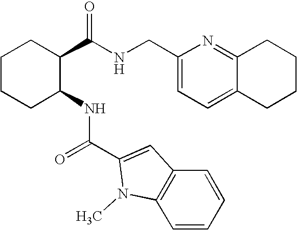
C1CCC(NC(=O)C2=CC3=C(C=CC=C3)N2C)C(C(NCC2=CC=C3C(=N2)CCCC3)=O)C1
